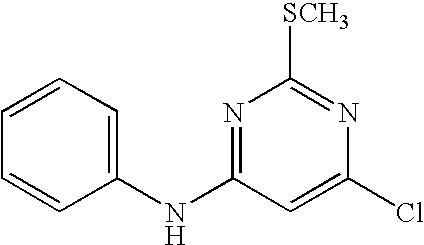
C1(NC2=NC([SCH3])=NC(Cl)=C2)=CC=CC=C1
